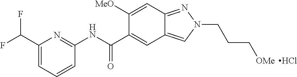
C(C1=CC=CC(NC(C2=CC3=CN(CCC[OMe])N=C3C=C2[MeO])=O)=N1)(F)F.Cl
